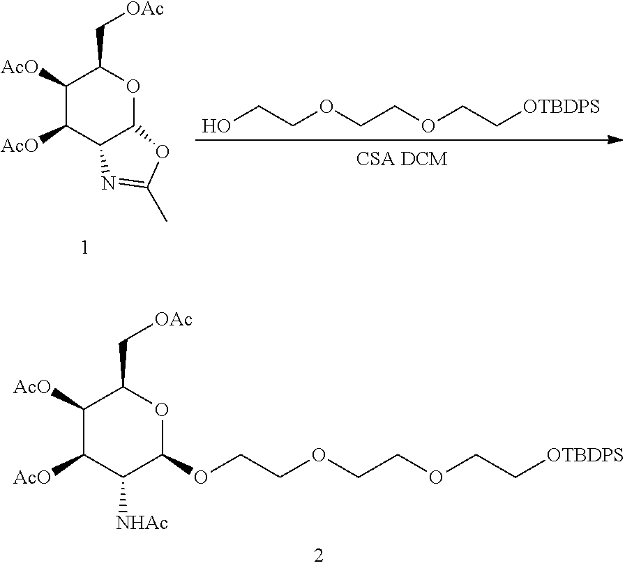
[CSA DCM].C1([AcO])C([AcO])C2C(OC1C[OAc])OC(C)=N2.OCCOCCOCC[OTBDPS].C1([AcO])C([AcO])C([NHAc])C(OCCOCCOCC[OTBDPS])OC1C[OAc]
